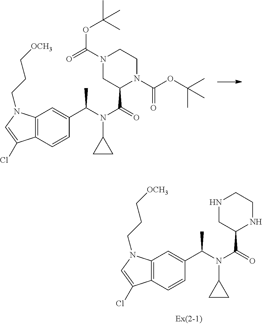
C12=C(C=CC(C(N(C(=O)C3N(C(OC(C)(C)C)=O)CCN(C(=O)OC(C)(C)C)C3)C3CC3)C)=C1)C(Cl)=CN2CCC[OCH3].C12=C(C=CC(C(N(C(=O)C3NCCNC3)C3CC3)C)=C1)C(Cl)=CN2CCC[OCH3]
